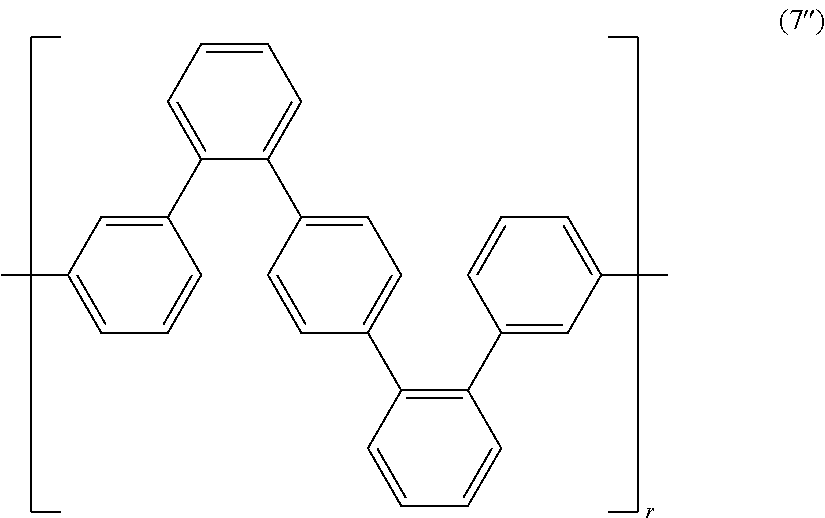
C1(C2=CC=CC=C2C2=CC=C(C3=C(C4=CC(C)=CC=C4)C=CC=C3)C=C2)=CC(C)=CC=C1
